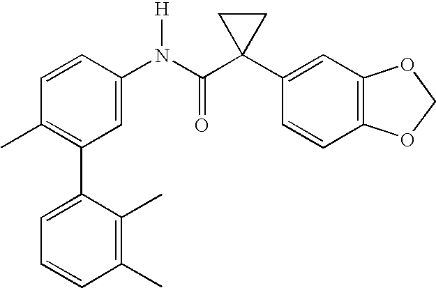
C1=CC(N(C(C2(C3=CC4=C(C=C3)OCO4)CC2)=O)[H])=CC(C2=CC=CC(C)=C2C)=C1C
